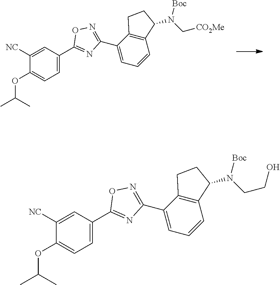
C1([NC])=CC(C2=NC(C3=CC=CC4=C3CCC4N(C[CO2Me])[Boc])=NO2)=CC=C1OC(C)C.C1([NC])=CC(C2=NC(C3=CC=CC4=C3CCC4N(CCO)[Boc])=NO2)=CC=C1OC(C)C
